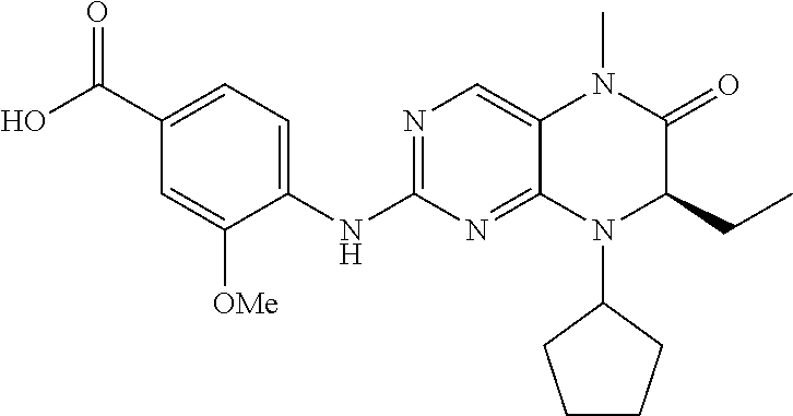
C1(C(O)=O)=CC=C(NC2=NC=C3C(=N2)N(C2CCCC2)C(CC)C(=O)N3C)C([OMe])=C1
